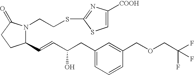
C1(C=CC(CC2=CC=CC(COCC(F)(F)F)=C2)O)N(CCSC2=NC([COOH])=CS2)C(=O)CC1
